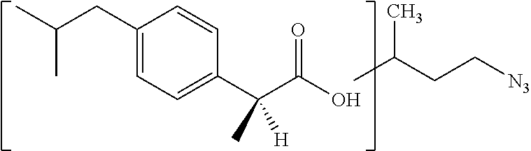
CC(CC[N3])C.C1=CC(CC(C)C)=CC=C1C(C(O)=O)(C)[H]
